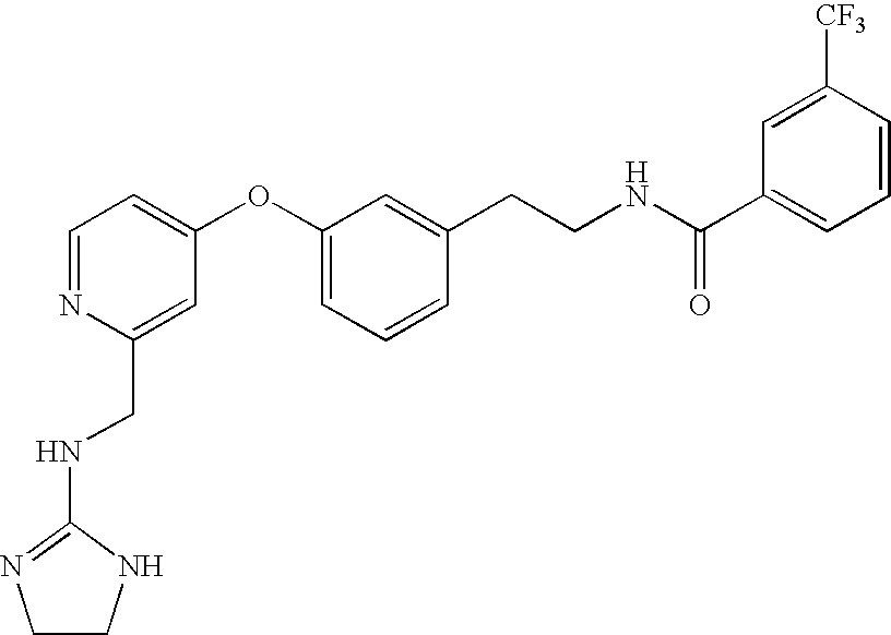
C1CNC(NCC2=CC(OC3=CC=CC(CCNC(C4=CC=CC([CF3])=C4)=O)=C3)=CC=N2)=N1
